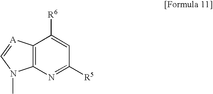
C12=C(N=C([R5])C=C1[R6])N(C)C=[A]2
